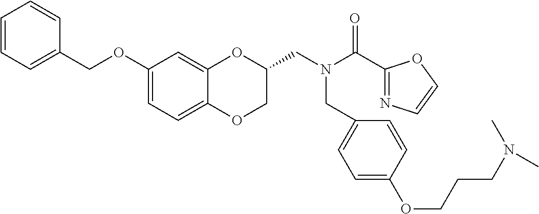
C1(OCC2=CC=CC=C2)=CC=C2C(=C1)OC(CN(C(C1=NC=CO1)=O)CC1=CC=C(OCCCN(C)C)C=C1)CO2
